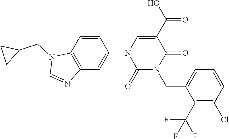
C1=CC2=C(C=C1N1C(=O)N(CC3=CC=CC(Cl)=C3C(F)(F)F)C(=O)C(C(O)=O)=C1)N=CN2CC1CC1
